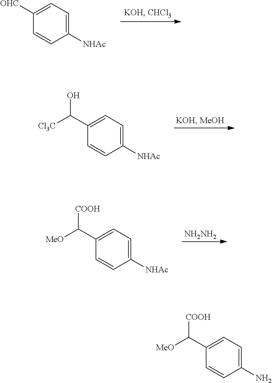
C1=C([OHC])C=CC([NHAc])=C1.C1=C(C([Cl3C])O)C=CC([NHAc])=C1.C1=C(C([MeO])[COOH])C=CC([NHAc])=C1.[NH2NH2].C1=C(C([MeO])[COOH])C=CC(N)=C1
